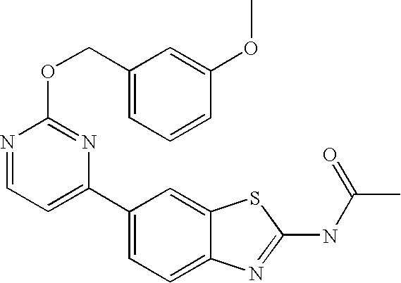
C1(C2=CC=NC(OCC3=CC=CC(OC)=C3)=N2)=CC=C2C(=C1)SC(NC(C)=O)=N2
